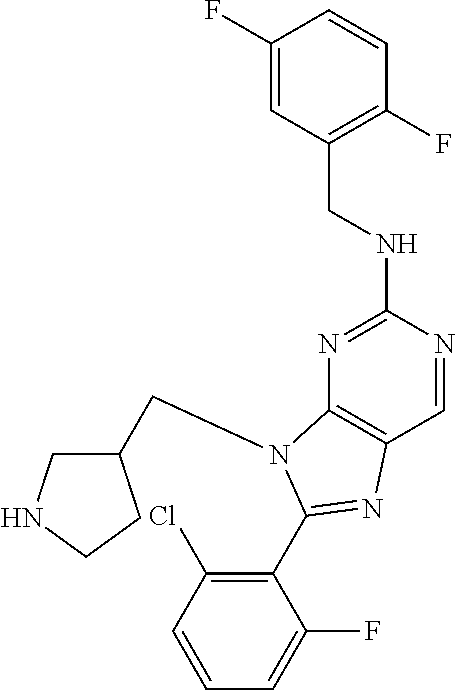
C1=NC(NCC2=C(F)C=CC(F)=C2)=NC2=C1N=C(C1=C(Cl)C=CC=C1F)N2CC1CNCC1
